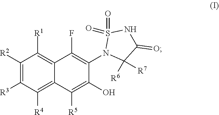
C1([R2])=C([R3])C([R4])=C2C(=C1[R1])C(F)=C(N1C([R6])([R7])C(=O)NS1(=O)=O)C(O)=C2[R5]
